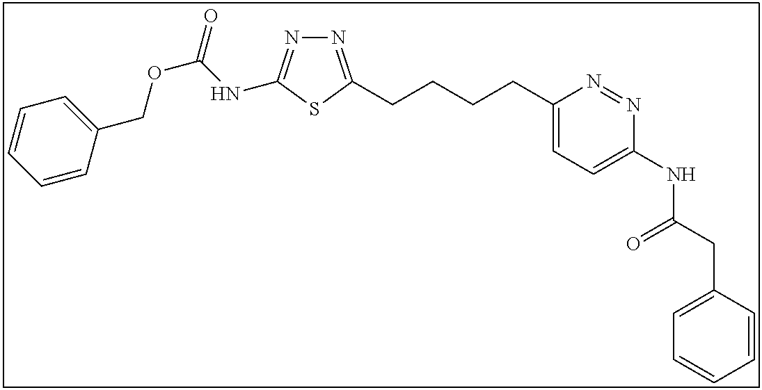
N1=C(CCCCC2=CC=C(NC(CC3=CC=CC=C3)=O)N=N2)SC(NC(OCC2=CC=CC=C2)=O)=N1
